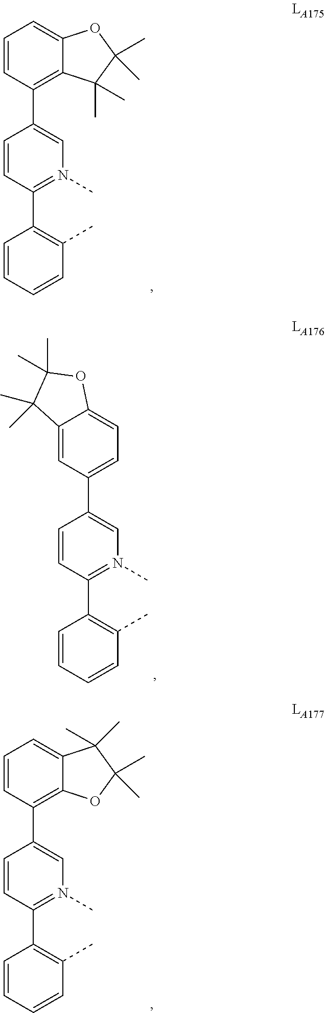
C1=CC(C2=C(C)C=CC=C2)=N(C)C=C1C1=C2C(=CC=C1)OC(C)(C)C2(C)C.C1=CC(C2=C(C)C=CC=C2)=N(C)C=C1C1=CC=C2C(=C1)C(C)(C)C(C)(C)O2.C1=CC(C2=C(C)C=CC=C2)=N(C)C=C1C1=C2C(=CC=C1)C(C)(C)C(C)(C)O2
